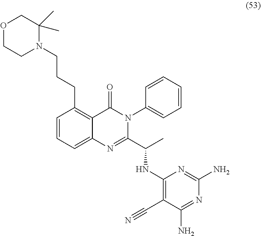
N1(CCCC2=C3C(=CC=C2)N=C(C(NC2=C(C#N)C(N)=NC(N)=N2)C)N(C2=CC=CC=C2)C3=O)C(C)(C)COCC1
